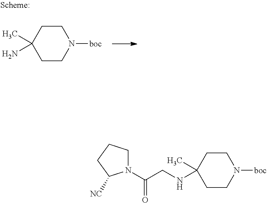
C1CN([boc])CCC1(C)N.C1CN([boc])CCC1(C)NCC(N1CCCC1[NC])=O
